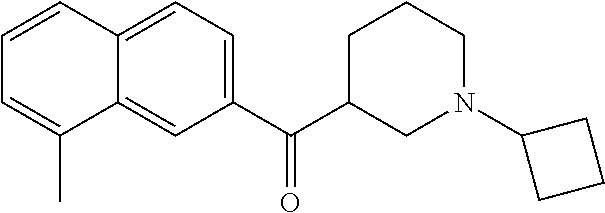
C1=CC2=CC=C(C(C3CN(C4CCC4)CCC3)=O)C=C2C(C)=C1
